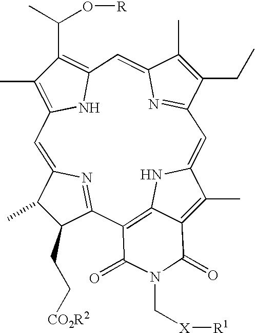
C1=C2NC3=C(C4=NC(=CC5=C(C)C(C(C)O[R])=C(N5)C=C5N=C1C(CC)=C5C)C(C)C4CC[CO2R2])C(=O)N(C[X][R1])C(=O)C3=C2C
